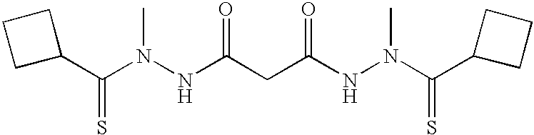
C1(C(N(NC(CC(NN(C(C2CCC2)=S)C)=O)=O)C)=S)CCC1
